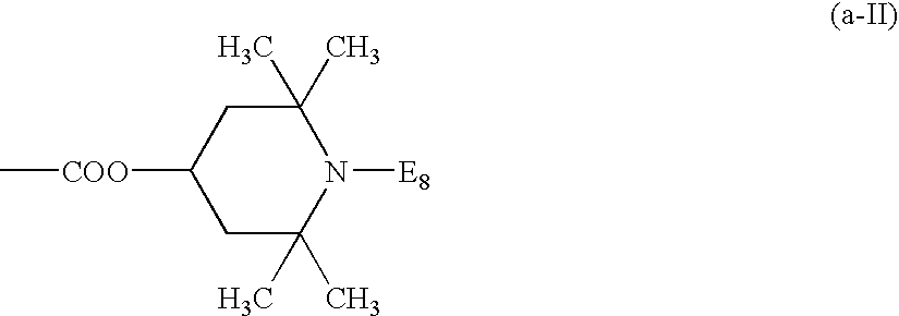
C1C(C)(C)N([E8])C(C)(C)CC1[COO]C
